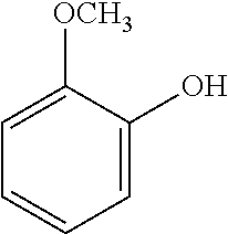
C1([OCH3])=CC=CC=C1O
